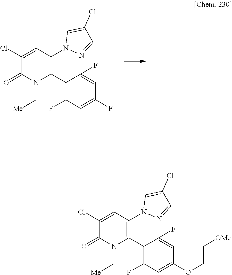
C1(Cl)=CC(N2N=CC(Cl)=C2)=C(C2=C(F)C=C(F)C=C2F)N(C[Me])C1=O.C1(Cl)=CC(N2N=CC(Cl)=C2)=C(C2=C(F)C=C(OCC[OMe])C=C2F)N(C[Me])C1=O
